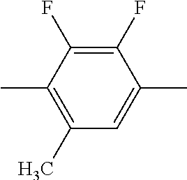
C1(F)=C(F)C(C)=CC(C)=C1C
